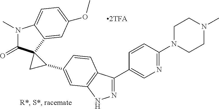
N1(C)C(=O)C2(C3=CC(OC)=CC=C13)CC2C1=CC2=C(C(C3=CN=C(N4CCN(C)CC4)C=C3)=NN2)C=C1
